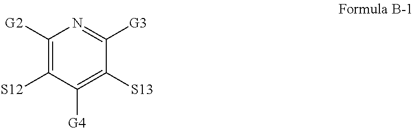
C1([G2])=C([S12])C([G4])=C([S13])C([G3])=N1
